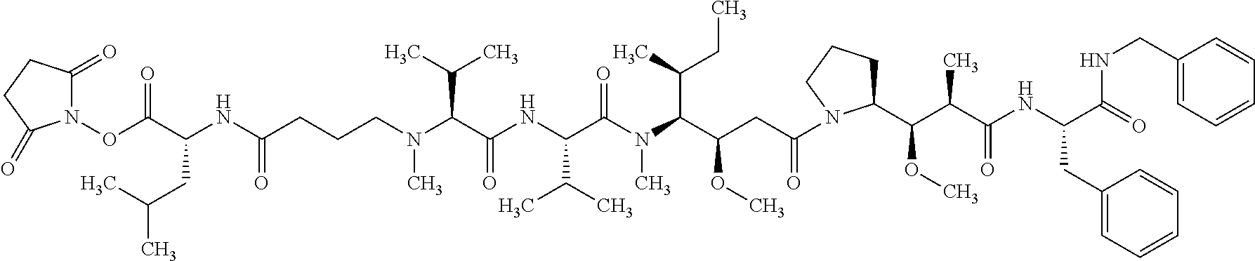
C(CCCN(C(C(NC(C(N(C(C(CC(=O)N1C(C(C(C(NC(CC2=CC=CC=C2)C(NCC2=CC=CC=C2)=O)=O)C)OC)CCC1)OC)C(C)CC)C)=O)C(C)C)=O)C(C)C)C)(NC(C(=O)ON1C(=O)CCC1=O)CC(C)C)=O
